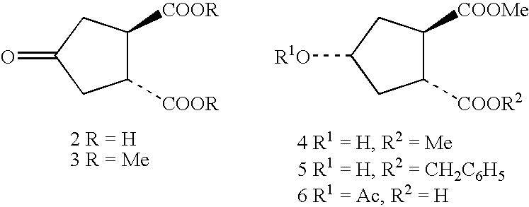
C1([COOR2])C([COOMe])CC([R1O])C1.C1([COOR])C([COOR])CC(=O)C1
